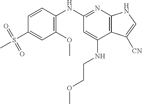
C1=CC(NC2=NC3=C(C(NCCOC)=C2)C([CN])=CN3)=C(OC)C=C1S(C)(=O)=O
